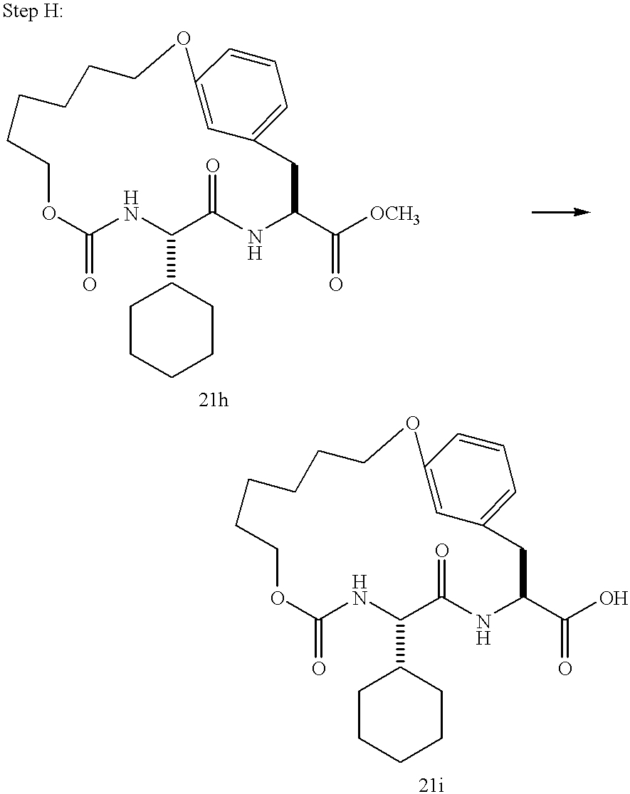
O1C(=O)NC(C2CCCCC2)C(=O)NC(C(=O)[OCH3])CC2=CC=CC(=C2)OCCCCCC1.O1C(=O)NC(C2CCCCC2)C(=O)NC(C(=O)O)CC2=CC=CC(=C2)OCCCCCC1
